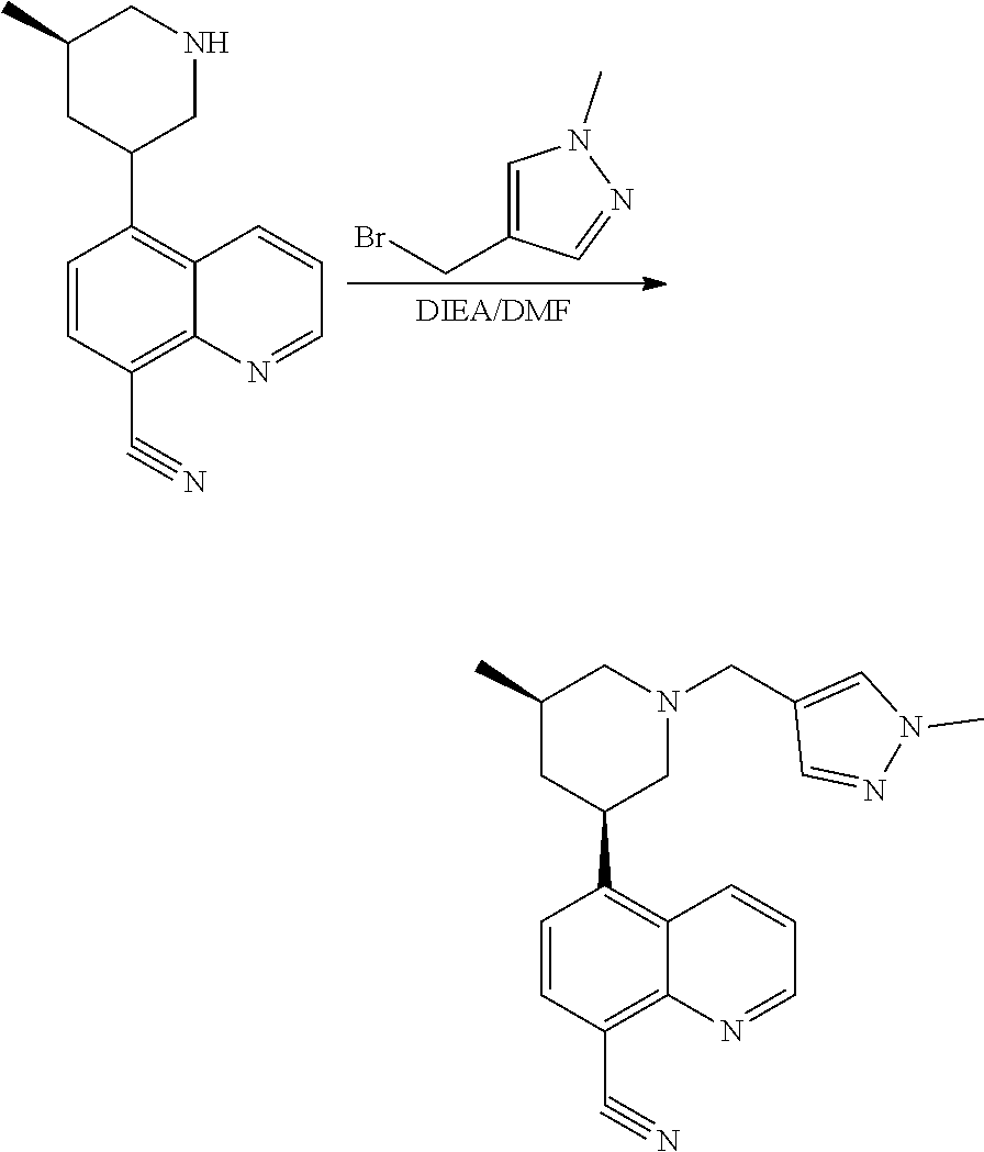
BrCC1=CN(C)N=C1.C1(C)CC(C2=C3C(=C(C#N)C=C2)N=CC=C3)CNC1.C1(C)CC(C2=C3C(=C(C#N)C=C2)N=CC=C3)CN(CC2=CN(C)N=C2)C1
